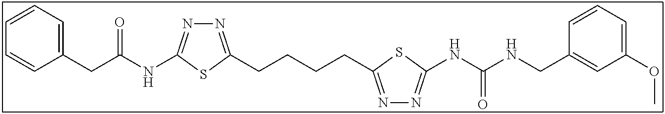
C1=CC=C(CC(NC2=NN=C(CCCCC3=NN=C(NC(NCC4=CC(OC)=CC=C4)=O)S3)S2)=O)C=C1
